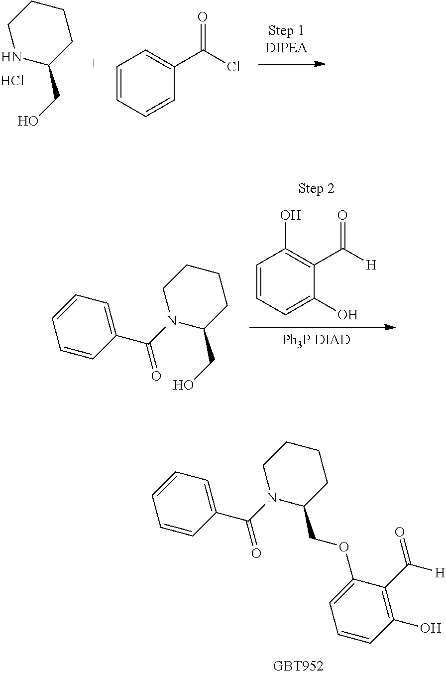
C1(CO)CCCCN1.Cl.C1=CC=CC(C(Cl)=O)=C1.N1(C(=O)C2=CC=CC=C2)C(COC2=CC=CC(O)=C2C([H])=O)CCCC1.C1=CC=C(O)C(C([H])=O)=C1O.[Ph3P DIAD].N1(C(=O)C2=CC=CC=C2)C(CO)CCCC1
